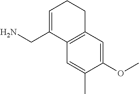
C1=C(C)C(OC)=CC2=C1C(CN)=CCC2
